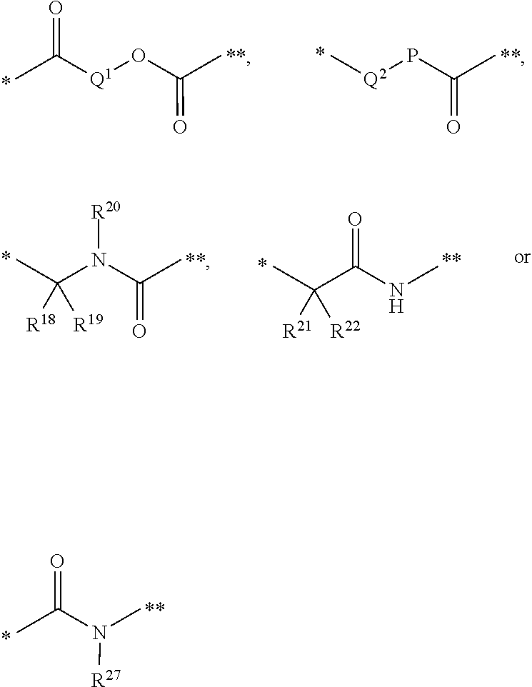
CC(N(C)[R27])=O.[Q2](PC(C)=O)C.[Q1](OC(C)=O)C(C)=O.C(C(NC)=O)(C)([R22])[R21].C(N(C(C)=O)[R20])(C)([R19])[R18]
